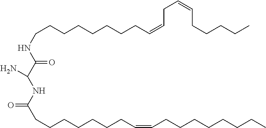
C(CCCCCCCC=CCC=CCCCCC)NC(C(NC(CCCCCCCC=CCCCCCCCC)=O)N)=O
